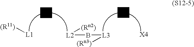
[(R11)][L1].[L2](B[L3][(Rn3)])[(Rn2)].[X4]
